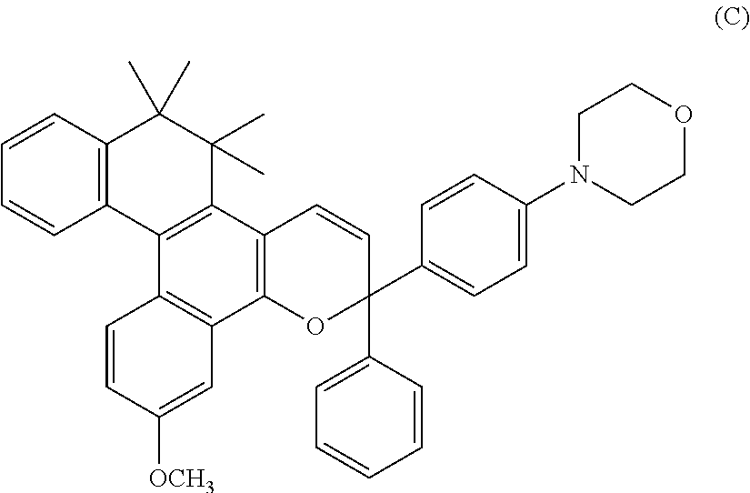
C12=C(C3=C(C4=C1C=C([OCH3])C=C4)C1=C(C(C)(C)C3(C)C)C=CC=C1)C=CC(C1=CC=CC=C1)(C1=CC=C(N3CCOCC3)C=C1)O2
